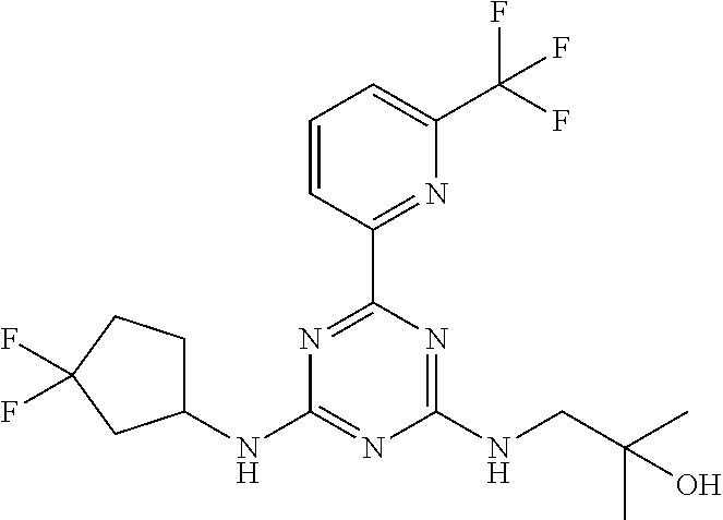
C1(C2=NC(C(F)(F)F)=CC=C2)=NC(NC2CCC(F)(F)C2)=NC(NCC(C)(C)O)=N1
